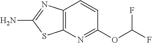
C12=C(N=C(OC(F)F)C=C1)SC(N)=N2
